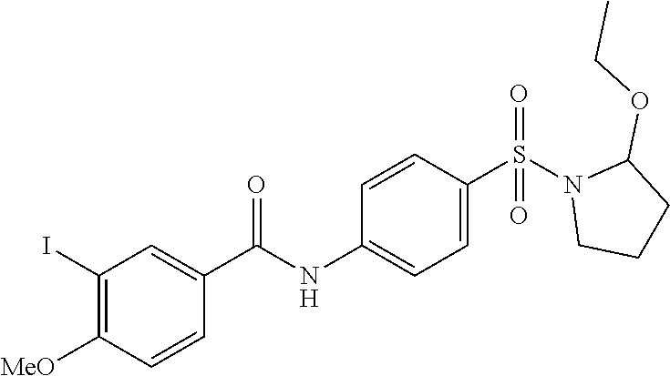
C1=CC(S(N2CCCC2OCC)(=O)=O)=CC=C1NC(=O)C1=CC(I)=C([MeO])C=C1
